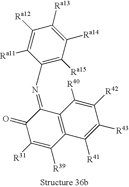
C1(=O)C([R31])=C([R39])C2=C(C1=NC1=C([Ra15])C([Ra14])=C([Ra13])C([Ra12])=C1[Ra11])C([R40])=C([R42])C([R43])=C2[R41]
